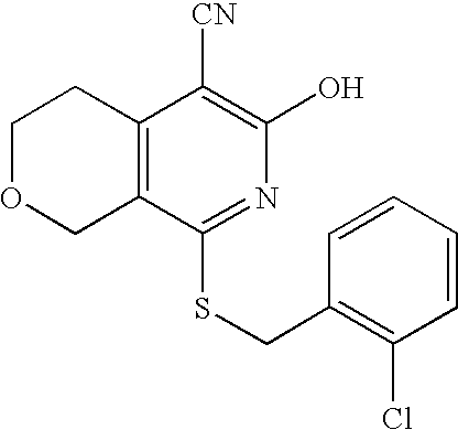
C12=C(C(SCC3=C(Cl)C=CC=C3)=NC(O)=C1[CN])COCC2
